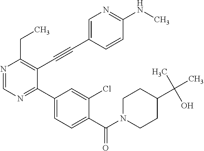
N1=CN=C(C2=CC=C(C(=O)N3CCC(C(C)(C)O)CC3)C(Cl)=C2)C(C#CC2=CN=C(NC)C=C2)=C1CC
